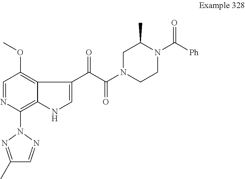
C1=NC(N2N=C(C)C=N2)=C2C(=C1OC)C(C(C(N1CCN(C([Ph])=O)C(C)C1)=O)=O)=CN2
